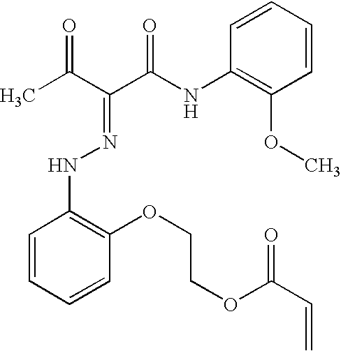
CC(C(C(NC1=C(OC)C=CC=C1)=O)=NNC1=C(OCCOC(C=C)=O)C=CC=C1)=O
